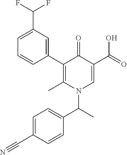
C1(C2=CC(C(F)F)=CC=C2)=C(C)N(C(C)C2=CC=C(C#N)C=C2)C=C(C(=O)O)C1=O
